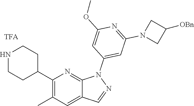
C1(C2CCNCC2)=C(C)C=C2C(=N1)N(C1=CC(N3CC([OBn])C3)=NC(OC)=C1)N=C2
